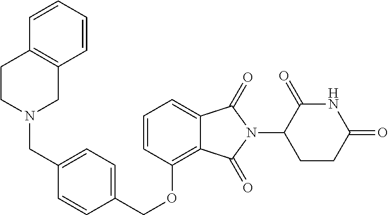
C(OC1=C2C(=CC=C1)C(=O)N(C1C(=O)NC(=O)CC1)C2=O)C1=CC=C(CN2CC3=C(CC2)C=CC=C3)C=C1
